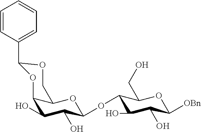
C12C(O)C(O)C(OC3C(O)C(O)C([OBn])OC3CO)OC1COC(C1=CC=CC=C1)O2
